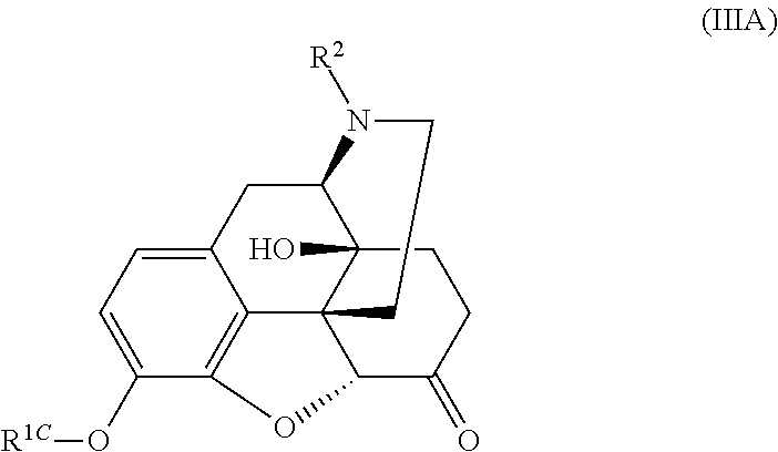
C1=C2C3=C(C(O[R1C])=C1)OC1C34C(O)(C(C2)N([R2])CC4)CCC1=O
